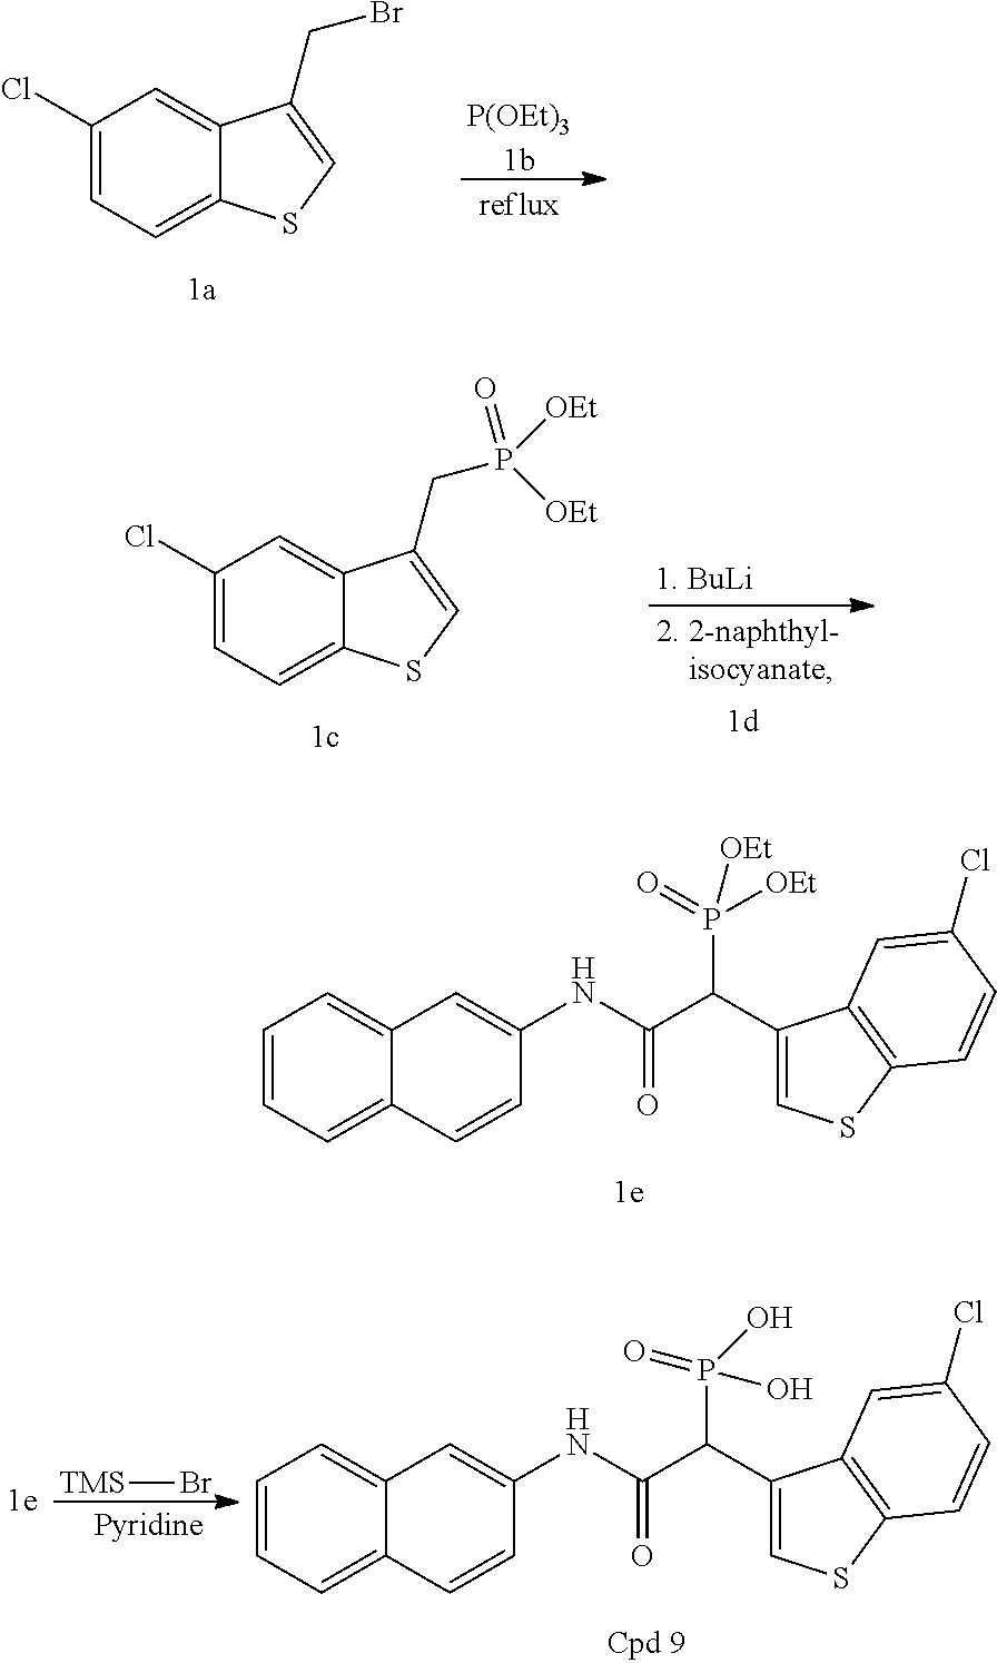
C1=CC=C2C(=C1)C=C(NC(C(C1=CSC3=C1C=C(Cl)C=C3)P(=O)([OEt])[OEt])=O)C=C2.C1(Cl)=CC=C2C(=C1)C(CBr)=CS2.[P(OEt)31b].C1(Cl)=CC=C2C(=C1)C(CP([OEt])(=O)[OEt])=CS2.C1=CC=C2C(=C1)C=C(NC(C(C1=CSC3=C1C=C(Cl)C=C3)P(=O)(O)O)=O)C=C2.[TMS]Br
